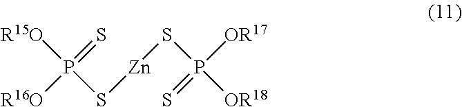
[R16O]P(S[Zn]SP([OR17])(=S)[OR18])(=S)[R15O]
